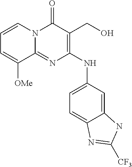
C1=CN2C(=NC(NC3=CC=C4C(=C3)NC([CF3])=N4)=C(CO)C2=O)C([OMe])=C1
